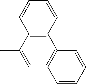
C1(C)=CC2=C(C3=C1C=CC=C3)C=CC=C2
